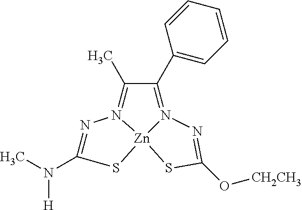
N1=C(N(C)[H])S[Zn]23N1=C(C)C(C1=CC=CC=C1)=N2N=C(O[CH2CH3])S3
